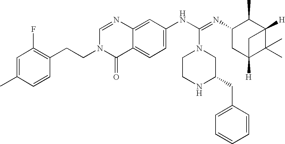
N1(CCC2=C(F)C=C(C)C=C2)C=NC2=CC(NC(=NC3CC4([H])C(C)(C)C([H])(C3C)C4)N3CCNC(CC4=CC=CC=C4)C3)=CC=C2C1=O
